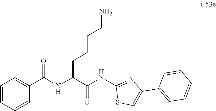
C1=CC=CC(C(NC(C(NC2=NC(C3=CC=CC=C3)=CS2)=O)CCCCN)=O)=C1
